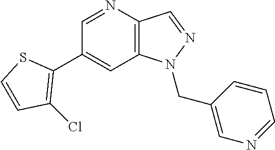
C1(C2=C(Cl)C=CS2)=CC2=C(C=NN2CC2=CN=CC=C2)N=C1
